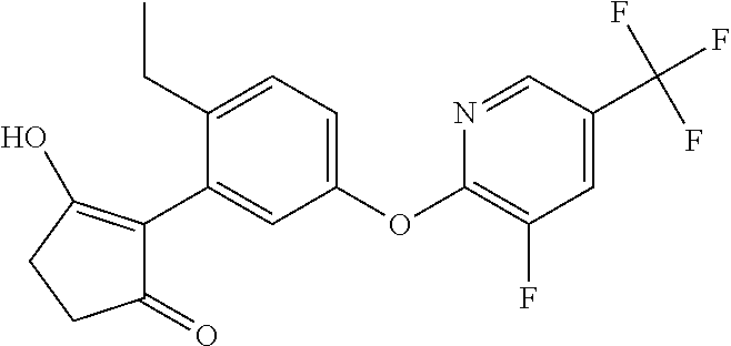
C1(=O)C(C2=CC(OC3=C(F)C=C(C(F)(F)F)C=N3)=CC=C2CC)=C(O)CC1
